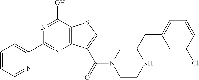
C1=CC=NC(C2=NC3=C(C(O)=N2)SC=C3C(=O)N2CCNC(CC3=CC=CC(Cl)=C3)C2)=C1
